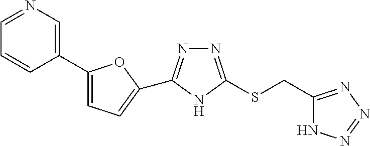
N1=CC=CC(C2=CC=C(C3=NN=C(SCC4=NN=NN4)N3)O2)=C1
